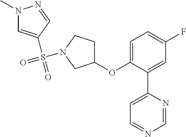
C1(OC2=CC=C(F)C=C2C2=CC=NC=N2)CCN(S(=O)(=O)C2=CN(C)N=C2)C1
